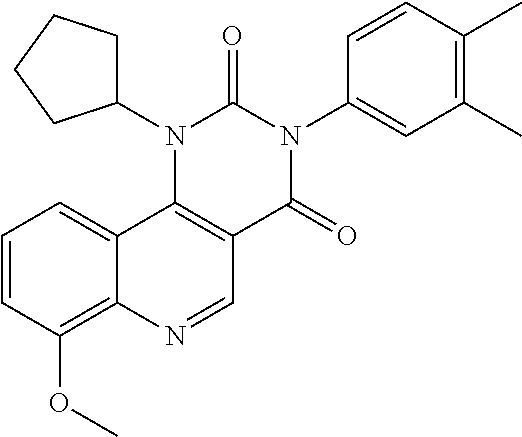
C1=CC(OC)=C2C(=C1)C1=C(C=N2)C(=O)N(C2=CC(C)=C(C)C=C2)C(=O)N1C1CCCC1
